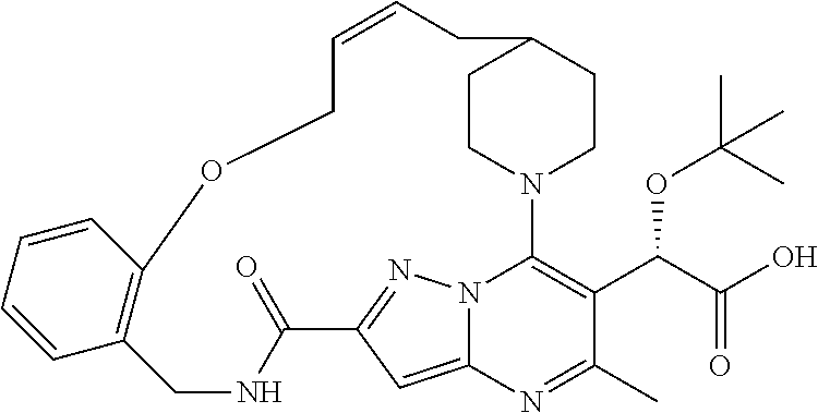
C1CN2CCC1CC=CCOC1=C(CNC(=O)C3=NN4C2=C(C(C(=O)O)OC(C)(C)C)C(C)=NC4=C3)C=CC=C1
